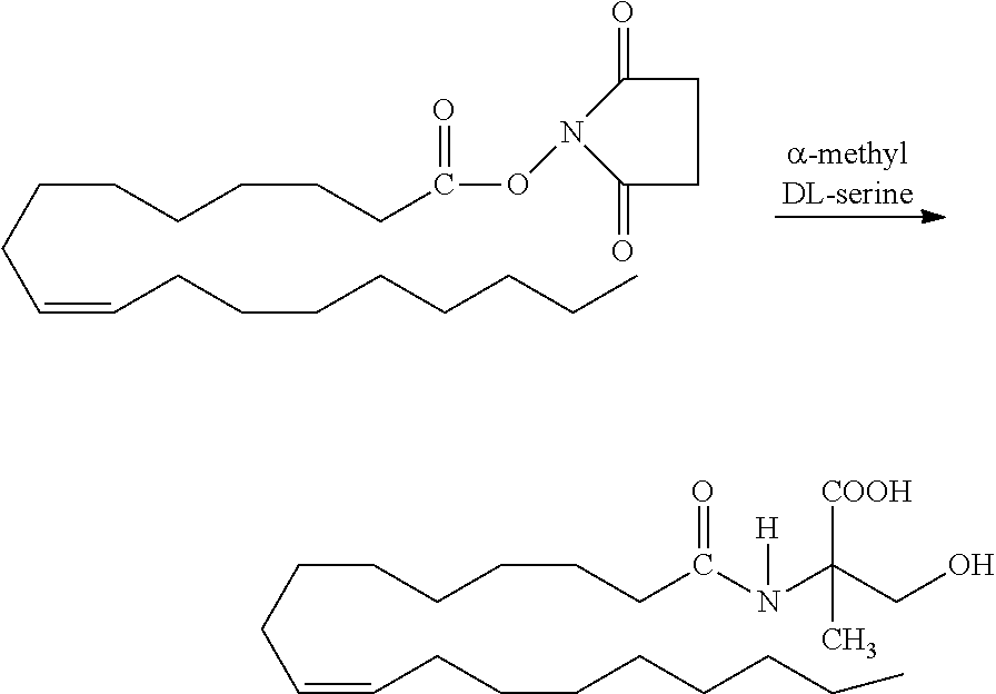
C(CCC(ON1C(=O)CCC1=O)=O)CCCCC=CCCCCCCCC.C(CCC(N(C(CO)([COOH])C)[H])=O)CCCCC=CCCCCCCCC
